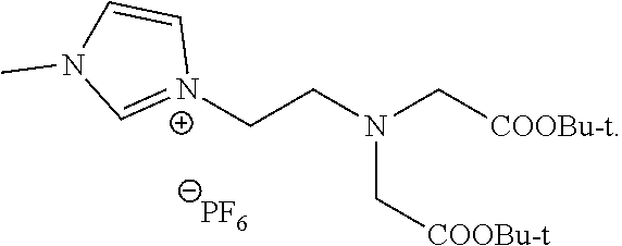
[N+]1(CCN(C[COOBu-t])C[COOBu-t])=CN(C)C=C1.[PF6]
